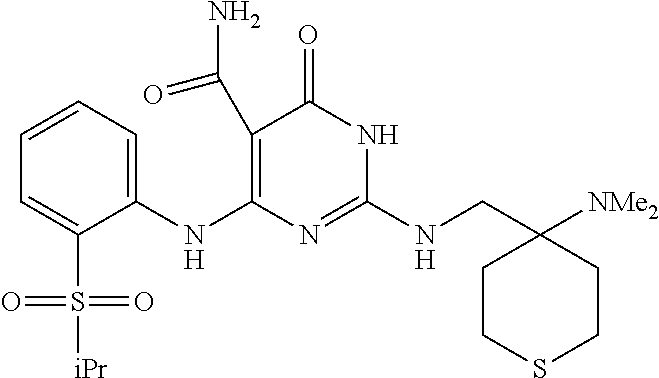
C1(C(N)=O)=C(NC2=CC=CC=C2S([iPr])(=O)=O)N=C(NCC2([NMe2])CCSCC2)NC1=O
